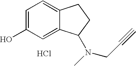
Cl.C1=C2C(=CC=C1O)CCC2N(C)CC#C
